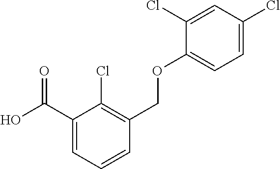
C1(C(O)=O)=CC=CC(COC2=CC=C(Cl)C=C2Cl)=C1Cl
